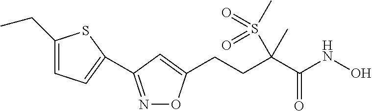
C(CC(C(NO)=O)(S(C)(=O)=O)C)C1=CC(C2=CC=C(CC)S2)=NO1
